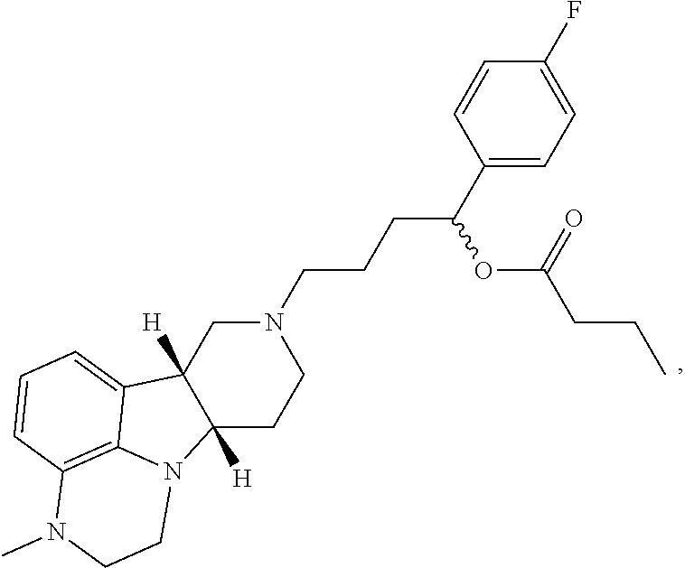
C12([H])C([H])(CN(CCCC(C3=CC=C(F)C=C3)OC(CCC)=O)CC1)C1=CC=CC3=C1N2CCN3C
